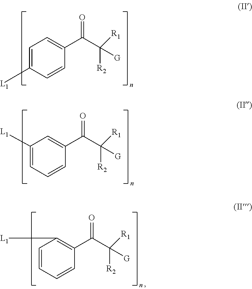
C1=C([L1])C=CC(C(C([R1])([G])[R2])=O)=C1.C1([L1])=CC=CC(C(C([R1])([G])[R2])=O)=C1.C1=CC=CC(C(C([R1])([G])[R2])=O)=C1[L1]
